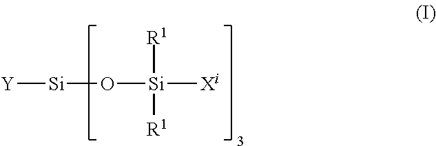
[Si](O[Si]([Xi])([R1])[R1])[Y]
